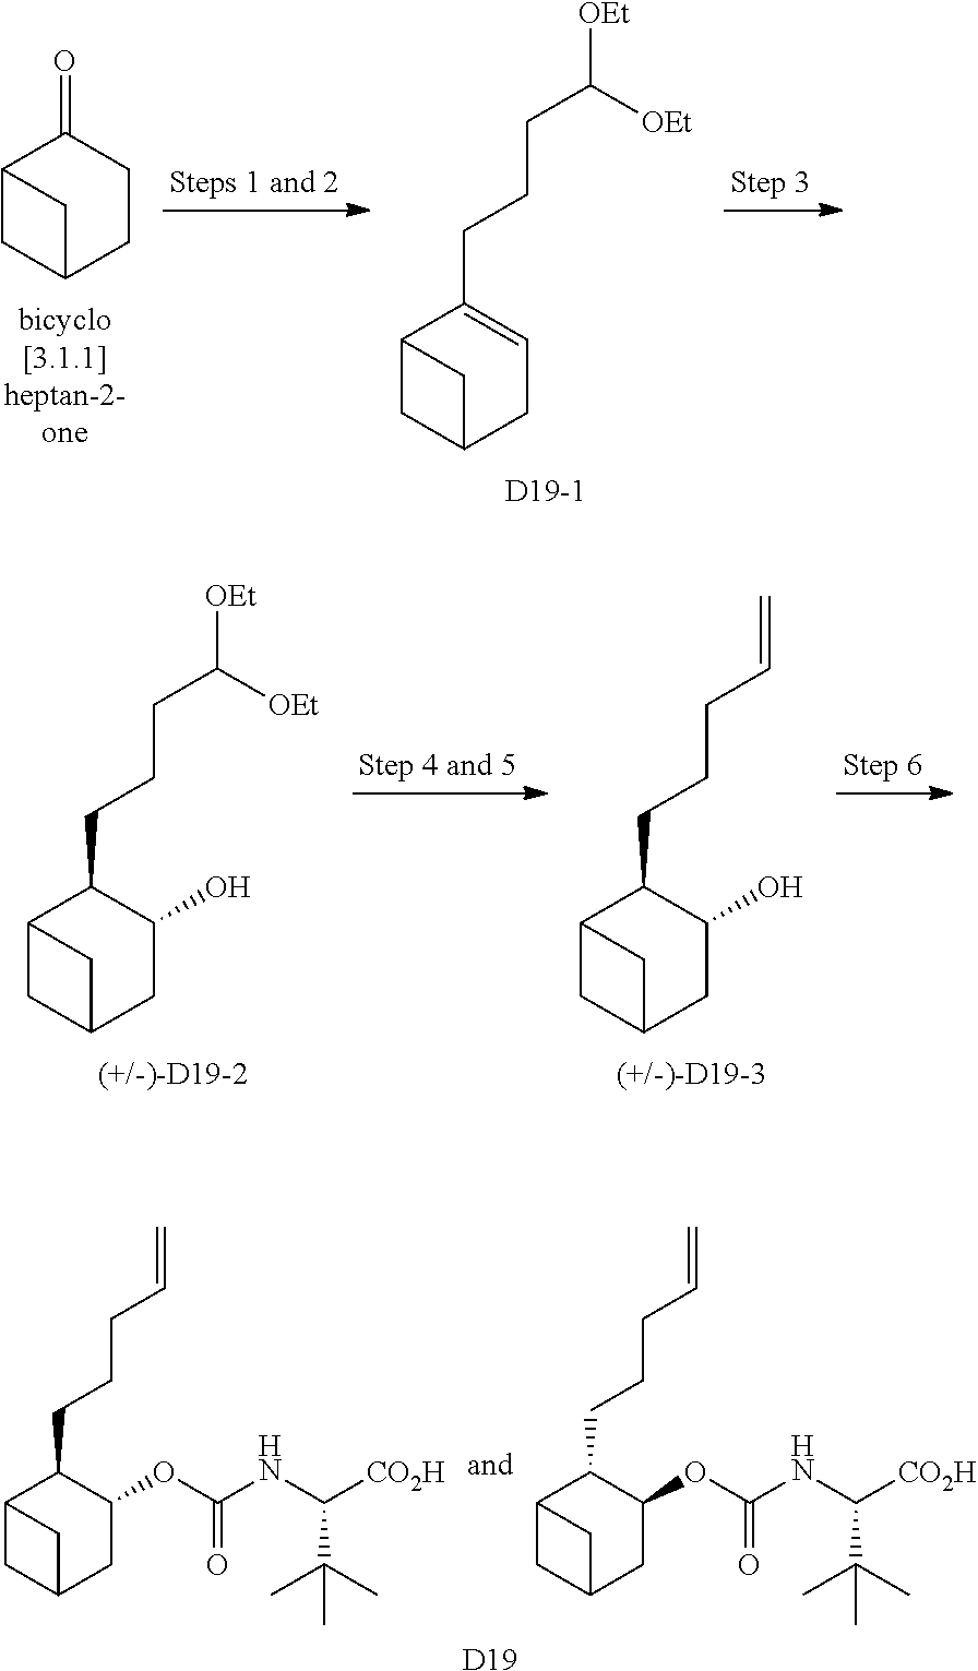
O=C1CCC2CC1C2.C(C1=CCC2CC1C2)CCC([OEt])[OEt].[D19-1].C(C1C(O)CC2CC1C2)CCC([OEt])[OEt].[(+/-)-D19-2].C(C1C(O)CC2CC1C2)CCC=C.[(+/-)-D19-3].C(C1C(OC(NC([CO2H])C(C)(C)C)=O)CC2CC1C2)CCC=C.C(C1C(OC(NC([CO2H])C(C)(C)C)=O)CC2CC1C2)CCC=C.[D19]
